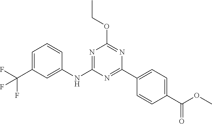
N1=C(C2=CC=C(C(OC)=O)C=C2)N=C(OCC)N=C1NC1=CC(C(F)(F)F)=CC=C1
